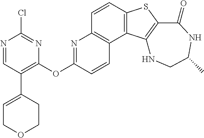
C1=CC2=C(C3=C1N=C(OC1=C(C4=CCOCC4)C=NC(Cl)=N1)C=C3)C1=C(S2)C(=O)NC(C)CN1
